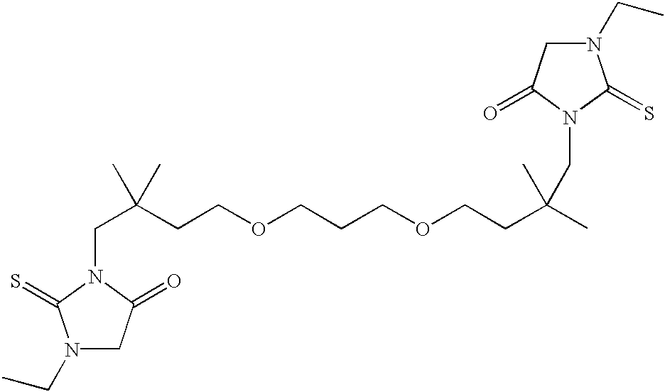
N1(CC)CC(=O)N(CC(C)(CCOCCCOCCC(C)(C)CN2C(=O)CN(CC)C2=S)C)C1=S
